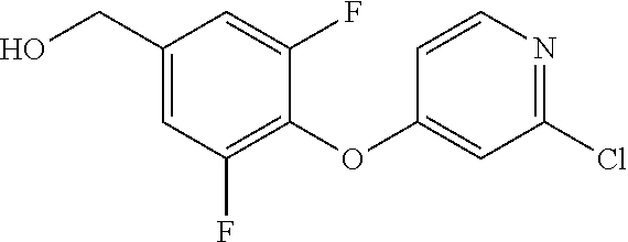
C1(OC2=CC(Cl)=NC=C2)=C(F)C=C(CO)C=C1F
